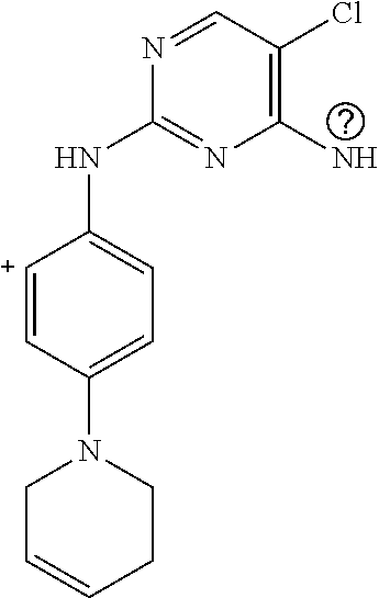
[C+]1=CC(N2CCC=CC2)=CC=C1NC1=NC(N)=C(Cl)C=N1
